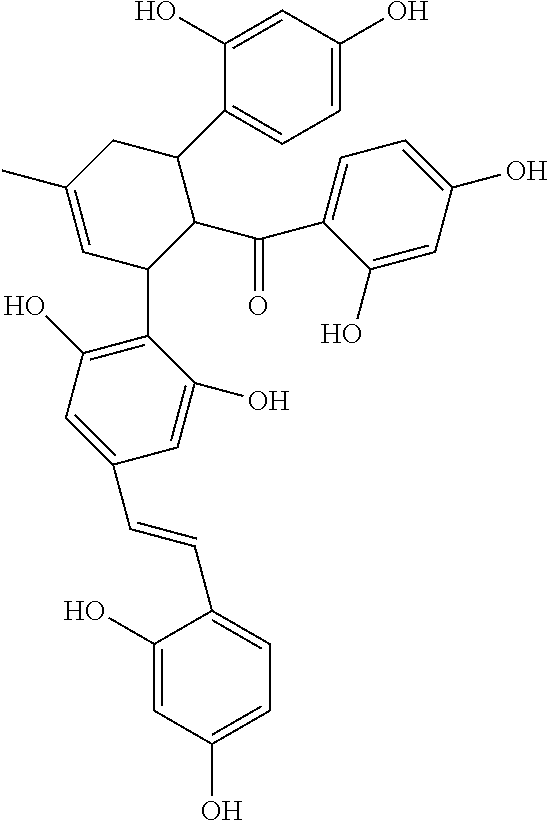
C1(C=CC2=CC(O)=C(C3C(C(C4=CC=C(O)C=C4O)=O)C(C4=CC=C(O)C=C4O)CC(C)=C3)C(O)=C2)=CC=C(O)C=C1O
